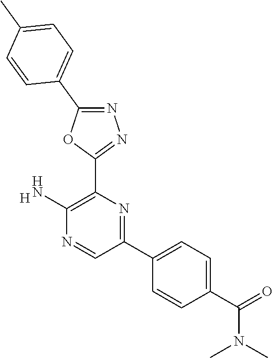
[H].C1(N)=C(C2=NN=C(C3=CC=C(C)C=C3)O2)N=C(C2=CC=C(C(=O)N(C)C)C=C2)C=N1
